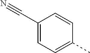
C1(C#N)=CC=C(C)C=C1
